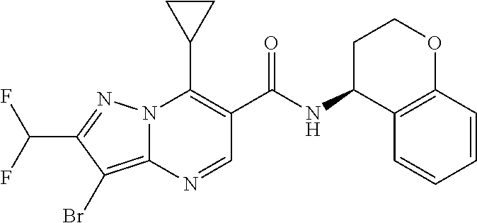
N12C(=C(Br)C(C(F)F)=N1)N=CC(C(=O)NC1C3=C(OCC1)C=CC=C3)=C2C1CC1
